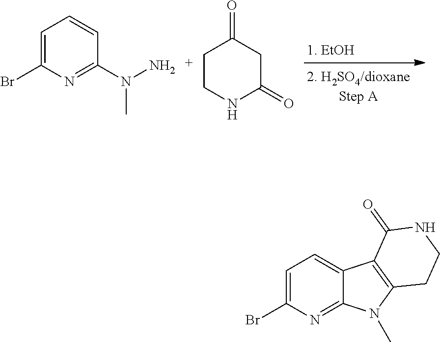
C1CNC(=O)CC1=O.C1=C(Br)N=C(N(N)C)C=C1.C1=C(Br)N=C2C(=C1)C1=C(N2C)CCNC1=O
